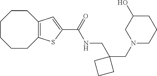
C1CCCC2=C(CC1)C=C(C(=O)NCC1(CN3CCCC(O)C3)CCC1)S2
